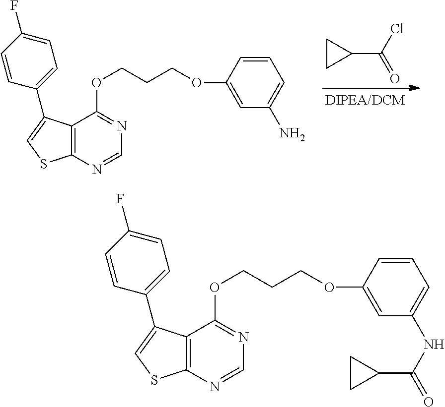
C1CC1C(Cl)=O.C1=C(C2=CSC3=C2C(OCCCOC2=CC(N)=CC=C2)=NC=N3)C=CC(F)=C1.C1=C(C2=CSC3=C2C(OCCCOC2=CC(NC(=O)C4CC4)=CC=C2)=NC=N3)C=CC(F)=C1
